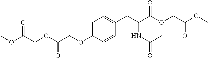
O(C1=CC=C(CC(C(OCC(OC)=O)=O)NC(=O)C)C=C1)CC(OCC(OC)=O)=O
